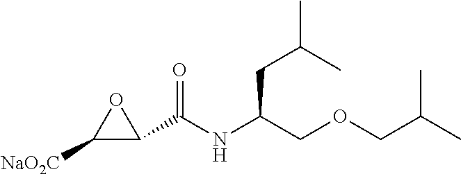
C1([NaO2C])C(C(=O)NC(COCC(C)C)CC(C)C)O1
